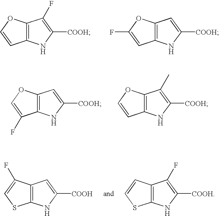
C12=C(OC=C1)C(F)=C([COOH])N2.C12=C(OC(F)=C1)C=C([COOH])N2.C12=C(OC=C1F)C=C([COOH])N2.C12=C(OC=C1)C(C)=C([COOH])N2.C12=C(C(F)=CS1)C=C([COOH])N2.C12=C(C=CS1)C(F)=C([COOH])N2
